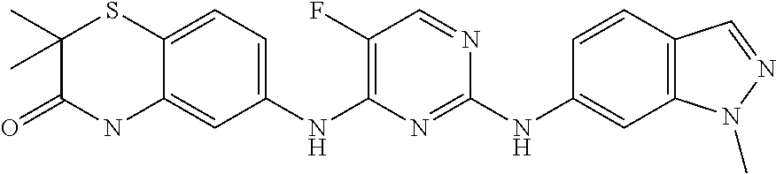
C1(NC2=NC(NC3=CC=C4C(=C3)NC(=O)C(C)(C)S4)=C(F)C=N2)=CC2=C(C=C1)C=NN2C
